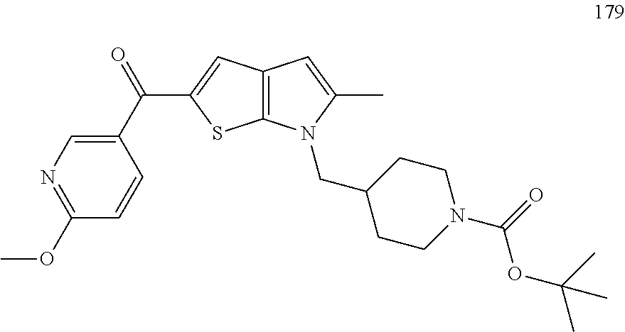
N1=C(OC)C=CC(C(=O)C2=CC3=C(S2)N(CC2CCN(C(=O)OC(C)(C)C)CC2)C(C)=C3)=C1
